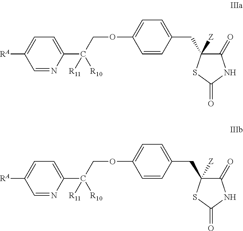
C1=CC(CC2([Z])C(=O)NC(=O)S2)=CC=C1OCC(C1=CC=C([RA])C=N1)([R10])[R11].C1=CC(CC2([Z])C(=O)NC(=O)S2)=CC=C1OCC(C1=CC=C([RA])C=N1)([R10])[R11]
